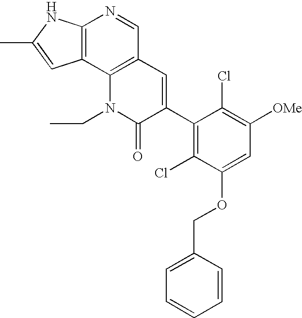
C12=C(C3=C(C=N1)C=C(C1=C(Cl)C(OCC4=CC=CC=C4)=CC([OMe])=C1Cl)C(=O)N3CC)C=C(C)N2
